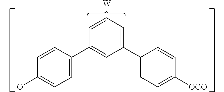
[W].C1(C2=CC(C3=CC=C([OCO]C)C=C3)=CC=C2)=CC=C(OC)C=C1
